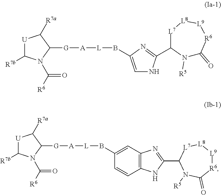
[U]1C([R7b])N(C([R6])=O)C([G][A][L]BC2=CNC(C3N([R5])C(=O)[R6][L9][L8][L7]3)=N2)C1[R7a].[U]1C([R7b])N(C([R6])=O)C([G][A][L]BC2=CC3=C(C=C2)NC(C2[L7][L8][L9][R6]C(=O)N2[R5])=N3)C1[R7a]
